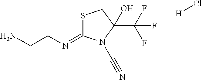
NCCN=C1SCC(C(F)(F)F)(O)N1C#N.[H]Cl
